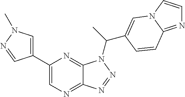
C1=C(C2=CN=C3C(=N2)N(C(C2=CN4C=CN=C4C=C2)C)N=N3)C=NN1C
